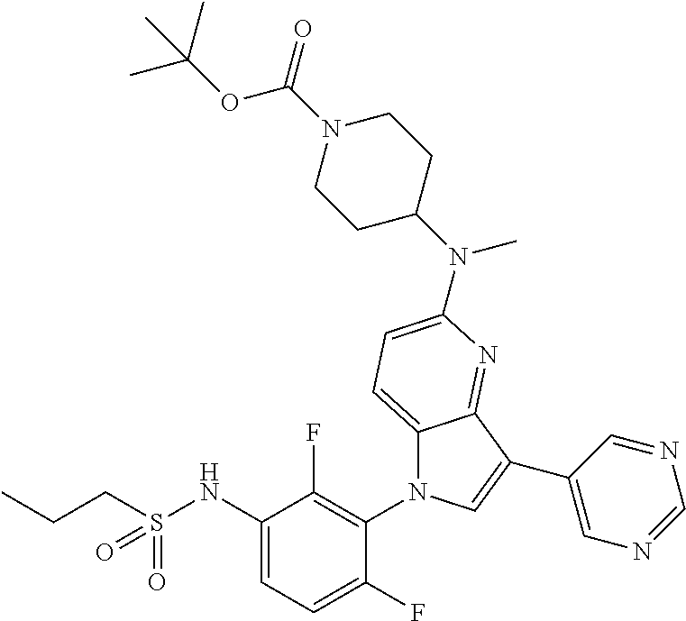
C12=CC=C(N(C3CCN(C(=O)OC(C)(C)C)CC3)C)N=C1C(C1=CN=CN=C1)=CN2C1=C(F)C(NS(CCC)(=O)=O)=CC=C1F
